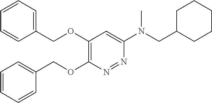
C1(OCC2=CC=CC=C2)=C(OCC2=CC=CC=C2)N=NC(N(CC2CCCCC2)C)=C1
